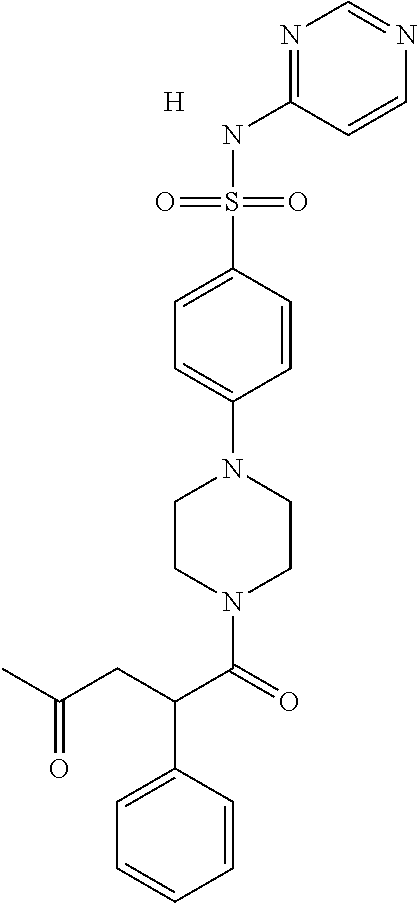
N1=C(NS(C2=CC=C(N3CCN(C(C(CC(C)=O)C4=CC=CC=C4)=O)CC3)C=C2)(=O)=O)C=CN=C1.[H]
